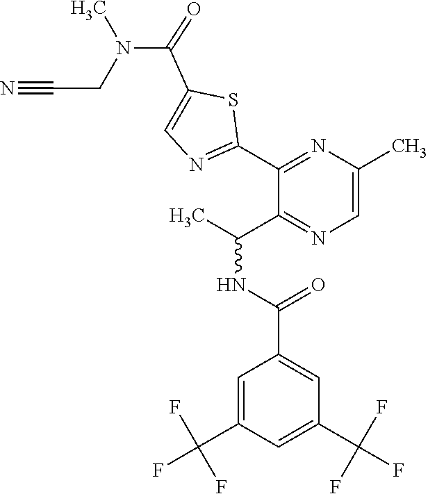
C1(C2=NC=C(C(N(CC#N)C)=O)S2)=NC(C)=CN=C1C(C)NC(=O)C1=CC(C(F)(F)F)=CC(C(F)(F)F)=C1
